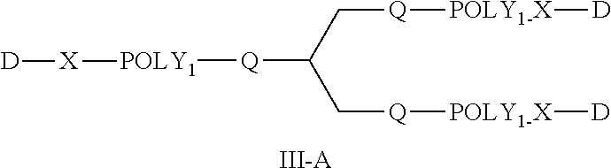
[Q](C(C[Q][POLY1-X][D])C[Q][POLY1-X][D])[POLY1][X][D].[III-A]
